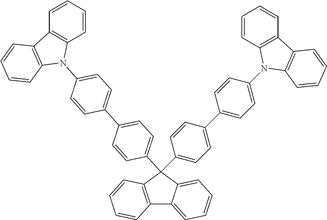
C1=CC2=C(C=C1)N(C1=CC=C(C3=CC=C(C4(C5=CC=C(C6=CC=C(N7C8=C(C=CC=C8)C8=C7C=CC=C8)C=C6)C=C5)C5=CC=CC=C5C5=C4C=CC=C5)C=C3)C=C1)C1=C2C=CC=C1
